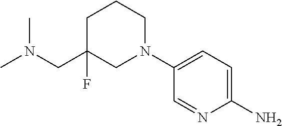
N1(C2=CC=C(N)N=C2)CCCC(CN(C)C)(F)C1
